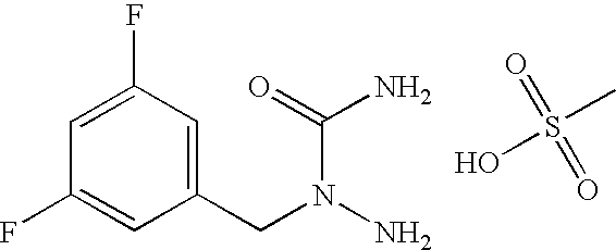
C1(F)=CC(F)=CC(CN(N)C(=O)N)=C1.S(C)(O)(=O)=O
